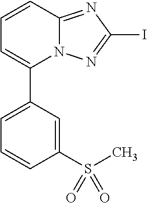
C1=C(C2=CC=CC(S(=O)(C)=O)=C2)N2C(=NC(I)=N2)C=C1
